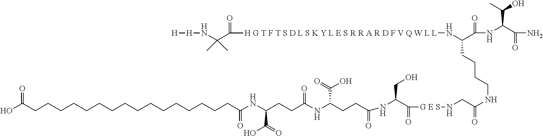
OC(CCCCCCCCCCCCCCCCC(NC(CCC(NC(CCC(=O)NC(C([G E S]NCC(NCCCCC(N[H G T F T S D L S K Y L E S R R A R D F V Q W L L]C(C(N[H][H])(C)C)=O)C(NC(C(N)=O)C(O)C)=O)=O)=O)CO)C(=O)O)=O)C(=O)O)=O)=O
